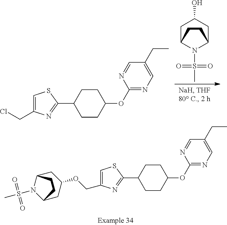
C1C2N(S(C)(=O)=O)C(CC1O)CC2.C1=C(CCl)N=C(C2CCC(OC3=NC=C(CC)C=N3)CC2)S1.C1=C(COC2CC3N(S(C)(=O)=O)C(C2)CC3)N=C(C2CCC(OC3=NC=C(CC)C=N3)CC2)S1
